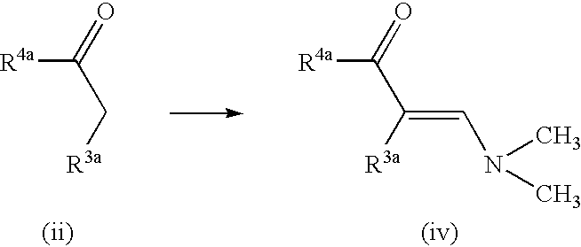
[R4a]C(=O)C([R3a])=CN(C)C.[R4a]C(=O)C[R3a]
